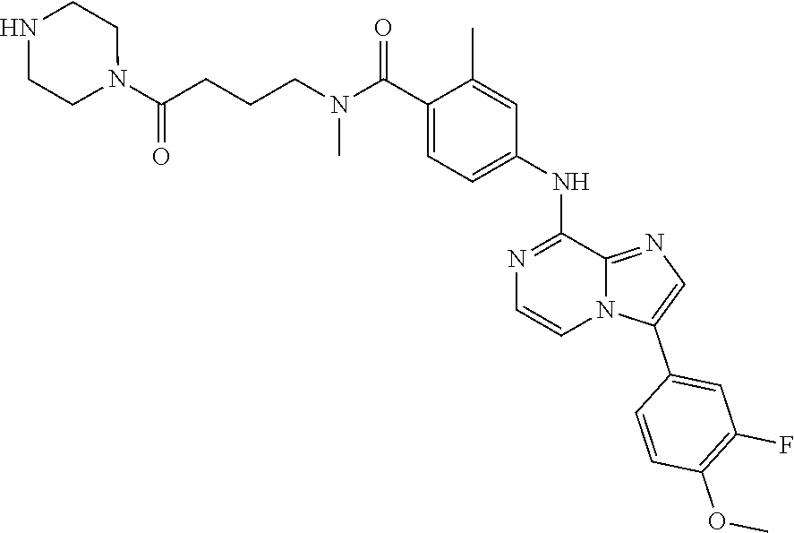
C(CCCN(C(C1=CC=C(NC2=NC=CN3C2=NC=C3C2=CC(F)=C(OC)C=C2)C=C1C)=O)C)(=O)N1CCNCC1
